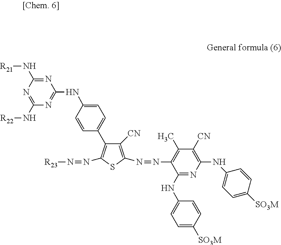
[R21]NC1=NC(NC2=CC=C(C3=C(N=N[R23])SC(N=NC4=C(C)C([CN])=C(NC5=CC=C([SO3M])C=C5)N=C4NC4=CC=C([SO3M])C=C4)=C3[CN])C=C2)=NC(N[R22])=N1
